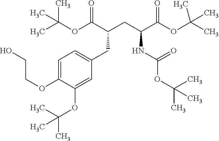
C(C(OC(C)(C)C)=O)(NC(OC(C)(C)C)=O)CC(CC1=CC=C(OCCO)C(OC(C)(C)C)=C1)C(OC(C)(C)C)=O
